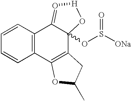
C1=CC2=C(C=C1)C1=C(C3(OS([ONa])=O)C2=O[H]O3)CC(C)O1
